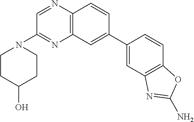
N1=C(N2CCC(O)CC2)C=NC2=C1C=C(C1=CC3=C(C=C1)OC(N)=N3)C=C2
